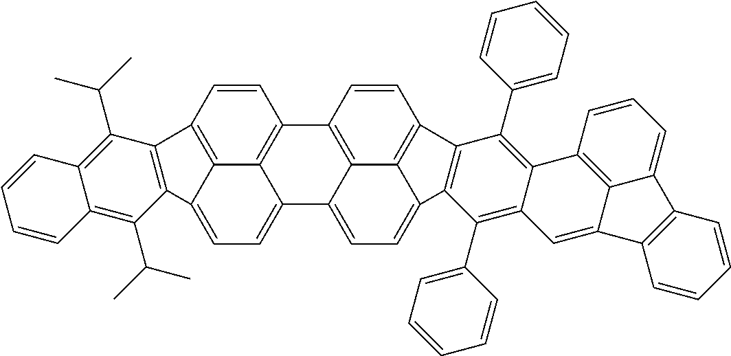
C12=CC=C3C4=C(C=CC(=C14)C1=C4C2=CC=C2C4=C(C=C1)C1=C2C(C2=CC=CC=C2)=C2C(=C1C1=CC=CC=C1)C1=C4C(=C2)C2=C(C4=CC=C1)C=CC=C2)C1=C3C(C(C)C)=C2C(=C1C(C)C)C=CC=C2
